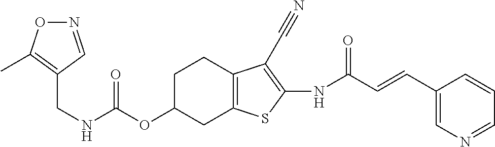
C(NC(OC1CC2=C(CC1)C(C#N)=C(NC(C=CC1=CN=CC=C1)=O)S2)=O)C1=C(C)ON=C1
